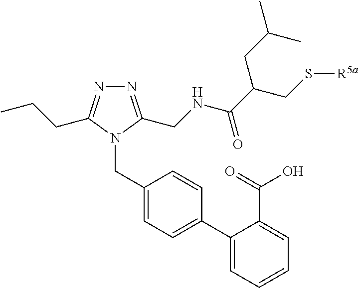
N1=C(CNC(C(CS[R5a])CC(C)C)=O)N(CC2=CC=C(C3=CC=CC=C3C(=O)O)C=C2)C(CCC)=N1
